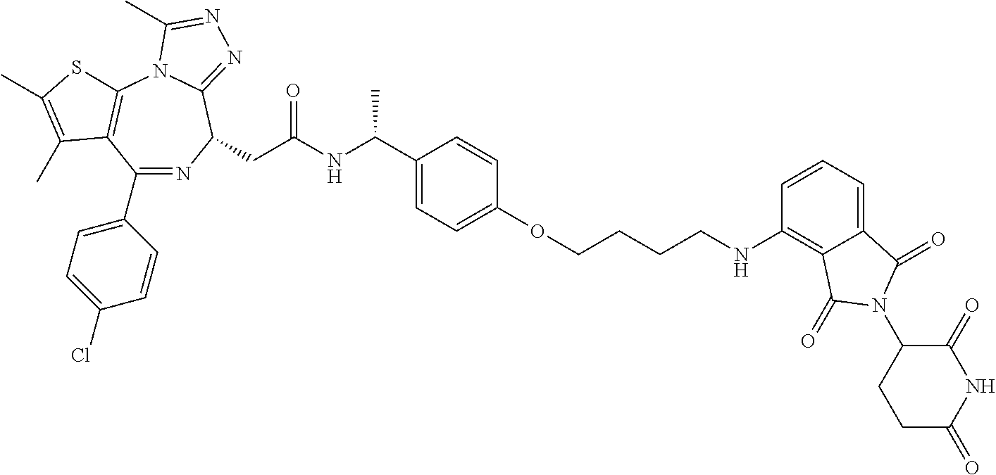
C1(C2=NC(CC(NC(C3=CC=C(OCCCCNC4=C5C(=CC=C4)C(=O)N(C4CCC(=O)NC4=O)C5=O)C=C3)C)=O)C3=NN=C(C)N3C3=C2C(C)=C(C)S3)=CC=C(Cl)C=C1
